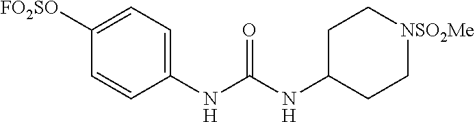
C1=CC(NC(NC2CC[NSO2Me]CC2)=O)=CC=C1[FO2SO]
